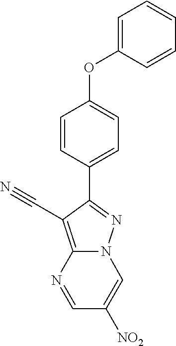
C1=CC(C2=NN3C(=C2C#N)N=CC([NO2])=C3)=CC=C1OC1=CC=CC=C1
